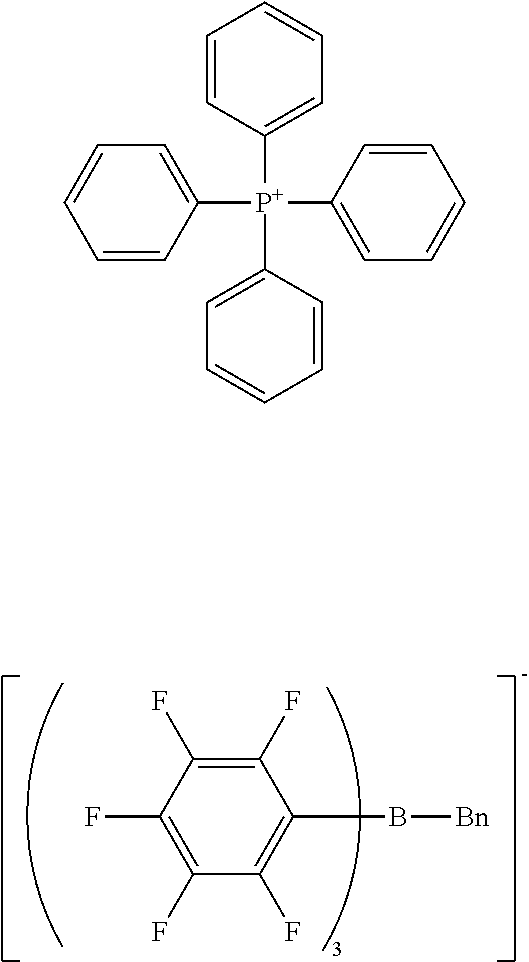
C1(F)=C(F)C(F)=C(B[Bn])C(F)=C1F.C1([P+](C2=CC=CC=C2)(C2=CC=CC=C2)C2=CC=CC=C2)=CC=CC=C1
